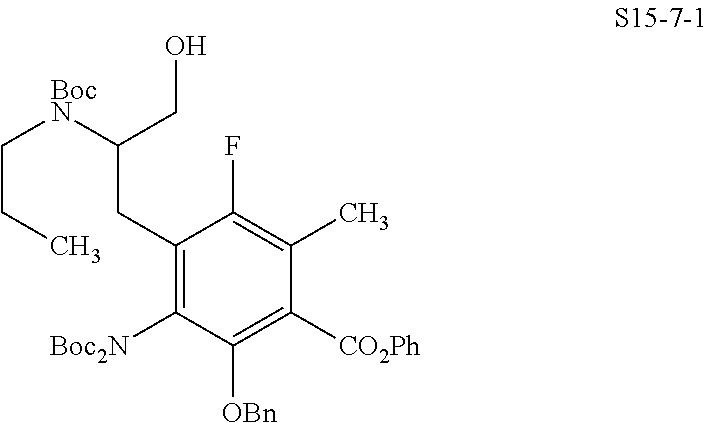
C1(CC([BocN]CCC)CO)=C([Boc2N])C([OBn])=C([CO2Ph])C(C)=C1F
